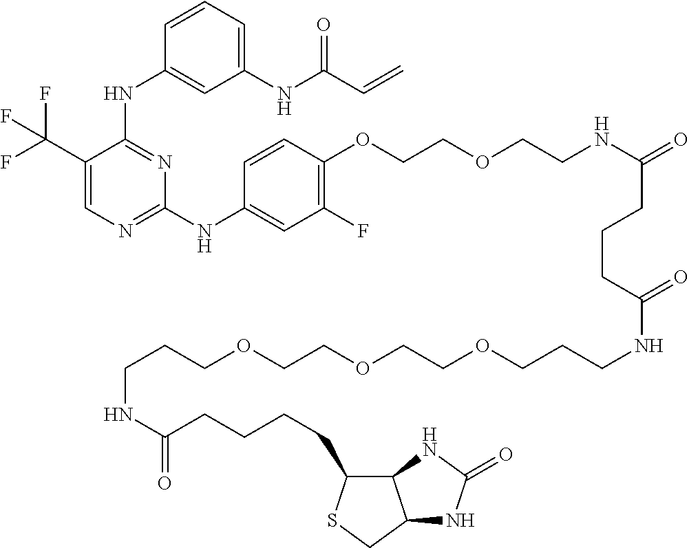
C1=C(C(F)(F)F)C(NC2=CC(NC(C=C)=O)=CC=C2)=NC(NC2=CC(F)=C(OCCOCCNC(CCCC(NCCCOCCOCCOCCCNC(CCCCC3C4C(CS3)NC(=O)N4)=O)=O)=O)C=C2)=N1
